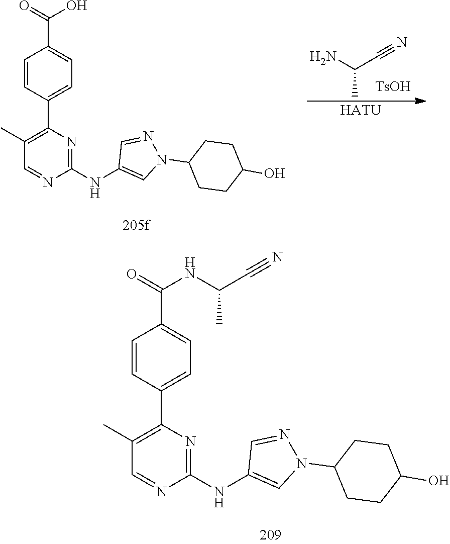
C1=CC(C2=C(C)C=NC(NC3=CN(C4CCC(O)CC4)N=C3)=N2)=CC=C1C(NC(C)C#N)=O.NC(C#N)C.[TsOH].C1=CC(C2=C(C)C=NC(NC3=CN(C4CCC(O)CC4)N=C3)=N2)=CC=C1C(O)=O.[HATU]
